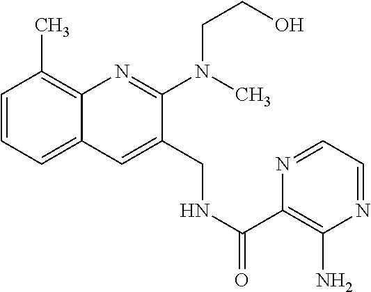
C1=CC=C2C(=C1C)N=C(N(CCO)C)C(CNC(C1=C(N)N=CC=N1)=O)=C2
